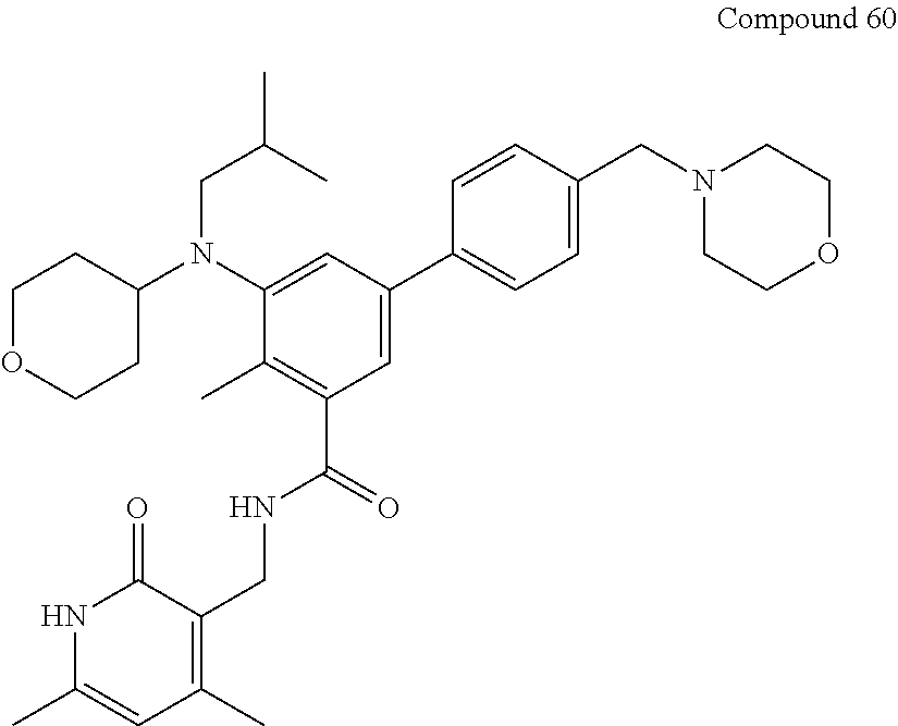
C1OCCC(N(C2=CC(C3=CC=C(CN4CCOCC4)C=C3)=CC(C(=O)NCC3=C(C)C=C(C)NC3=O)=C2C)CC(C)C)C1
